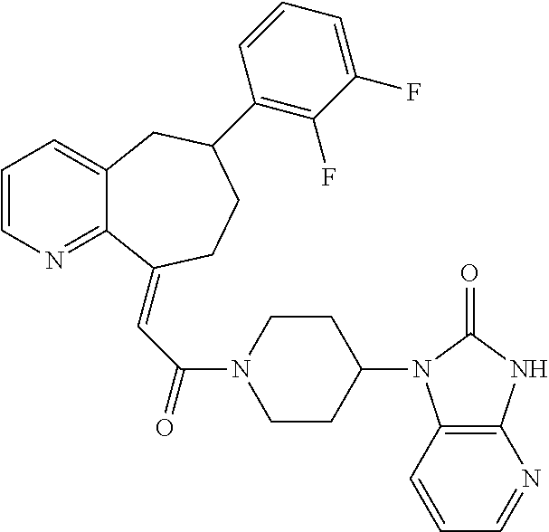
C1=CN=C2C(=C1)CC(C1=C(F)C(F)=CC=C1)CCC2=CC(=O)N1CCC(N2C3=C(NC2=O)N=CC=C3)CC1
